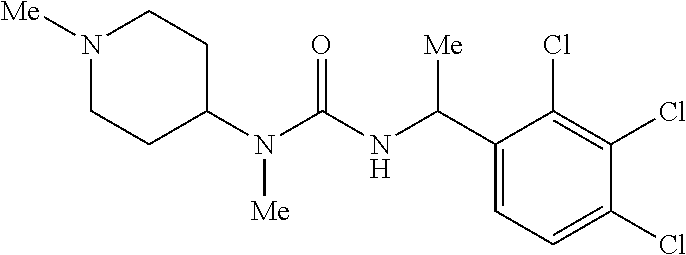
N1([Me])CCC(N(C(=O)NC(C2=CC=C(Cl)C(Cl)=C2Cl)[Me])[Me])CC1
